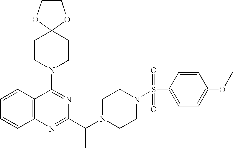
C1=CC2=C(C=C1)N=C(C(N1CCN(S(C3=CC=C(OC)C=C3)(=O)=O)CC1)C)N=C2N1CCC2(CC1)OCCO2
